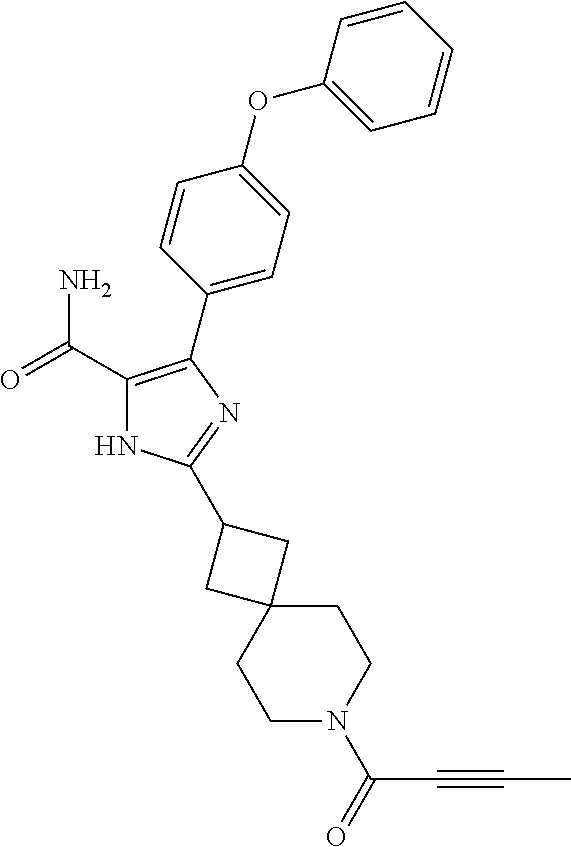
C1(C(=O)N)=C(C2=CC=C(OC3=CC=CC=C3)C=C2)N=C(C2CC3(C2)CCN(C(=O)C#CC)CC3)N1
